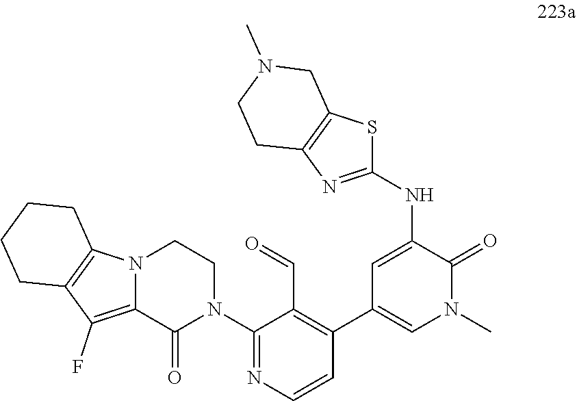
N(C1=CC(C2=C(C=O)C(N3CCN4C(=C(F)C5=C4CCCC5)C3=O)=NC=C2)=CN(C)C1=O)C1=NC2=C(S1)CN(C)CC2
